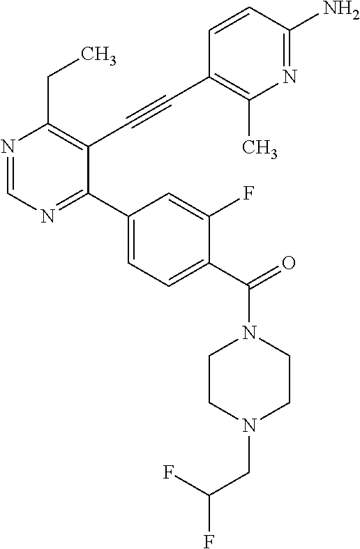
N1=CN=C(C2=CC=C(C(=O)N3CCN(CC(F)F)CC3)C(F)=C2)C(C#CC2=C(C)N=C(N)C=C2)=C1CC
